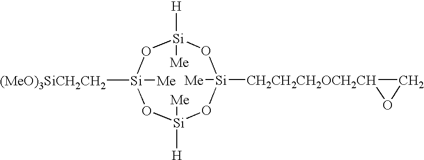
[(MeO)3SiCH2CH2][Si]1([Me])O[Si]([H])([Me])O[Si]([CH2CH2CH2OCH2CH]2CO2)([Me])O[Si]([Me])([H])O1
